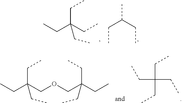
C(C(CC)(CC)CC)C.C(C(CC)C)C.C(C(COCC(CC)(CC)CC)(CC)CC)C.C(C(CC)(CC)CC)C
